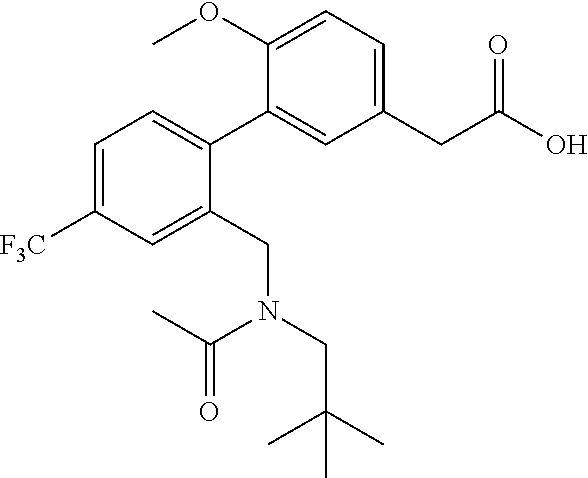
C1=C([F3C])C=C(CN(CC(C)(C)C)C(C)=O)C(C2=CC(CC(O)=O)=CC=C2OC)=C1
